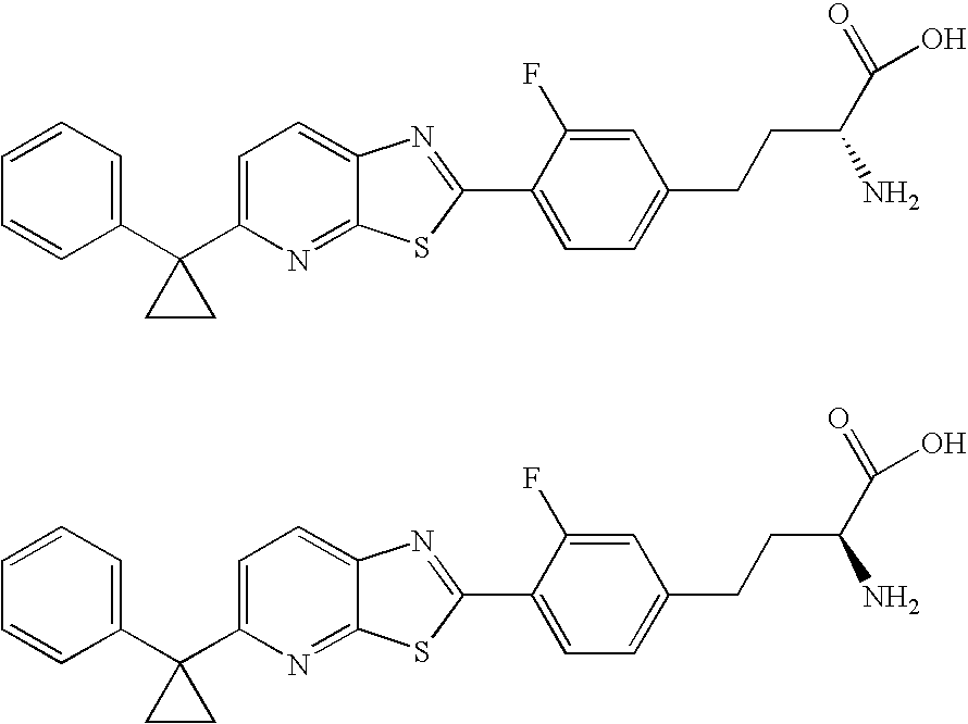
C1=CC=C(C2(C3=CC=C4C(=N3)SC(C3=CC=C(CCC(C(=O)O)N)C=C3F)=N4)CC2)C=C1.C1=CC=C(C2(C3=CC=C4C(=N3)SC(C3=CC=C(CCC(C(=O)O)N)C=C3F)=N4)CC2)C=C1
